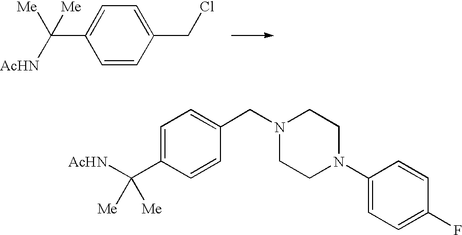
C1=C(C([AcHN])([Me])[Me])C=CC(CN2CCN(C3=CC=C(F)C=C3)CC2)=C1.C1=C(C([Me])([AcHN])[Me])C=CC(CCl)=C1
